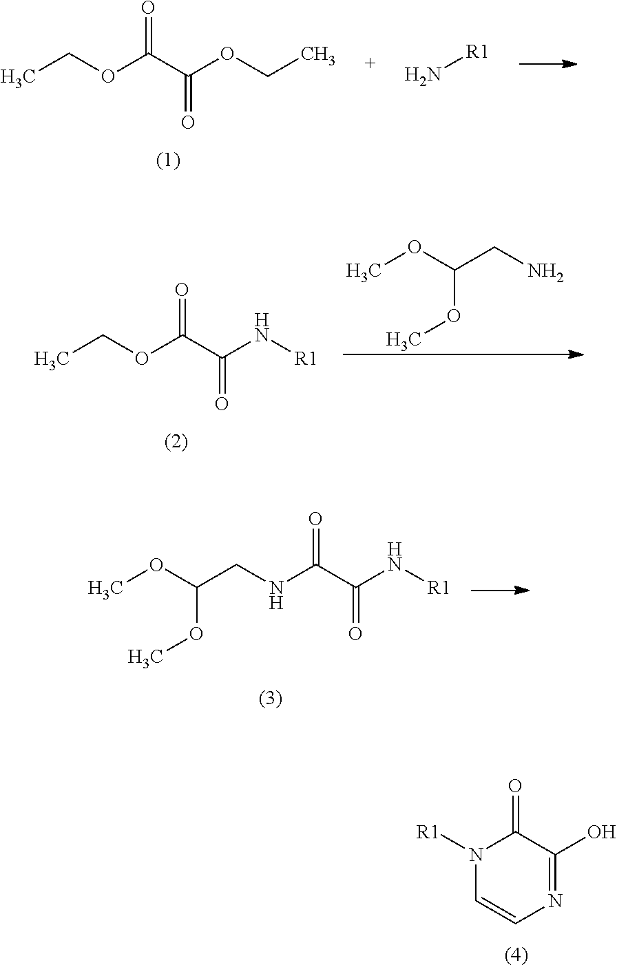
N1=C(O)C(=O)N([R1])C=C1.CCOC(C(OCC)=O)=O.[R1]N.CCOC(C(N[R1])=O)=O.COC(CN)OC.C(CNC(C(N[R1])=O)=O)(OC)OC
